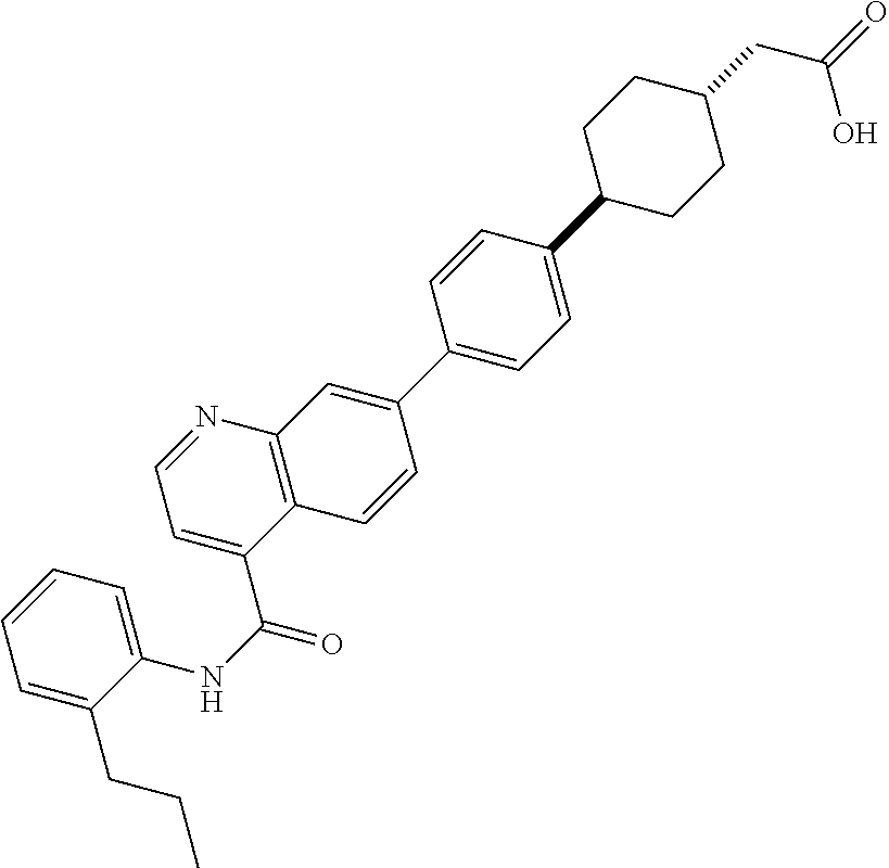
C1=C(CCC)C(NC(=O)C2=CC=NC3=C2C=CC(C2=CC=C(C4CCC(CC(=O)O)CC4)C=C2)=C3)=CC=C1
